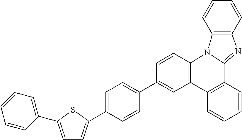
C1=C(C2=CC=C(C3=CC=CC=C3)S2)C=CC(C2=CC3=C(C=C2)N2C(=NC4=C2C=CC=C4)C2=C3C=CC=C2)=C1
